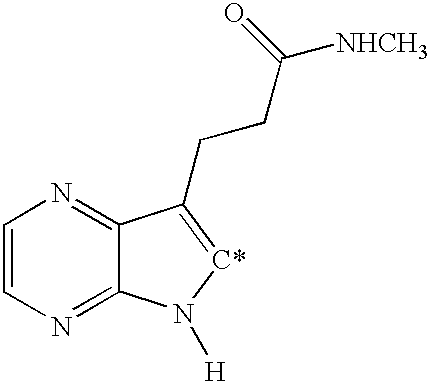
C1=CN=C2C(=N1)C(CCC([NHCH3])=O)=[C*]N2[H]
